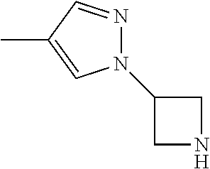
N1=CC(C)=CN1C1CNC1
